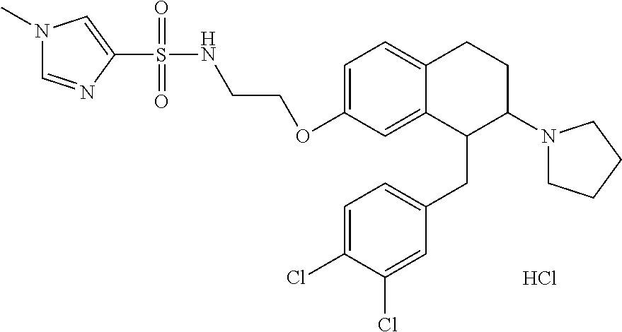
Cl.C1=C(OCCNS(=O)(=O)C2=CN(C)C=N2)C=C2C(=C1)CCC(N1CCCC1)C2CC1=CC=C(Cl)C(Cl)=C1
